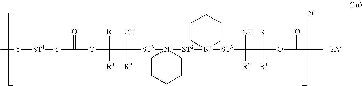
C[Y][ST1][Y]C(=O)OC([R])([R1])C(O)([R2])[ST3][N+]1([ST2][N+]2([ST3]C(O)([R2])C([R])([R1])OC(=O)C)CCCCC2)CCCCC1.[2A-]
